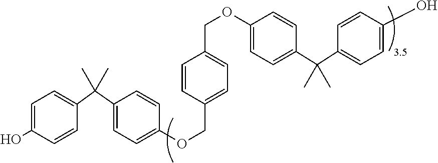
C1=C(O)C=CC(C(C2=CC=C(OCC3=CC=C(COC4=CC=C(C(C)(C)C5=CC=C(O)C=C5)C=C4)C=C3)C=C2)(C)C)=C1
